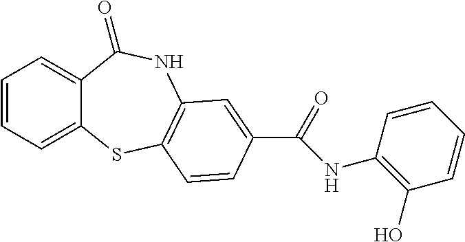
C1=CC=C2C(=C1)C(=O)NC1=C(S2)C=CC(C(=O)NC2=C(O)C=CC=C2)=C1
